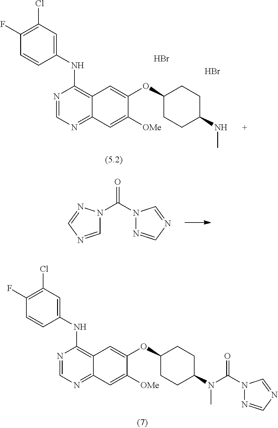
C1(NC2=C3C(=NC=N2)C=C([OMe])C(OC2CCC(NC)CC2)=C3)=CC(Cl)=C(F)C=C1.Br.Br.C1=NC=NN1C(N1N=CN=C1)=O.C1(NC2=C3C(=NC=N2)C=C([OMe])C(OC2CCC(N(C)C(=O)N4N=CN=C4)CC2)=C3)=CC(Cl)=C(F)C=C1
